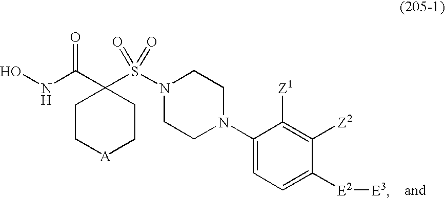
C1C[A]CCC1(C(NO)=O)S(N1CCN(C2=CC=C([E2][E3])C([Z2])=C2[Z1])CC1)(=O)=O
